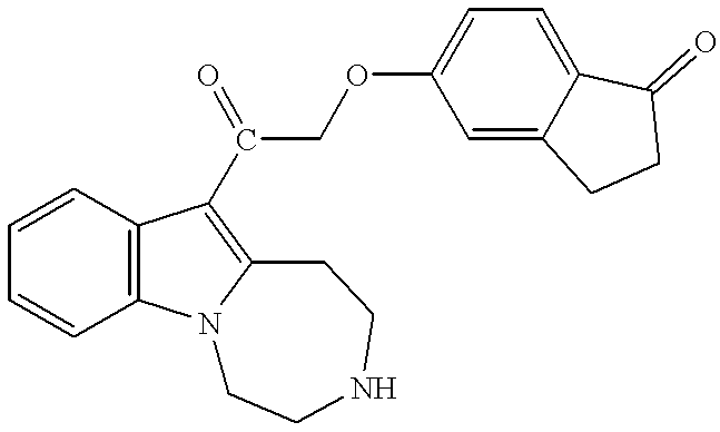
C1=CC=CC2=C1C(C(COC1=CC=C3C(=C1)CCC3=O)=O)=C1N2CCNCC1
